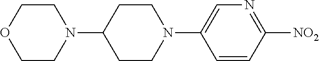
C1CN(C2CCN(C3=CN=C([NO2])C=C3)CC2)CCO1
